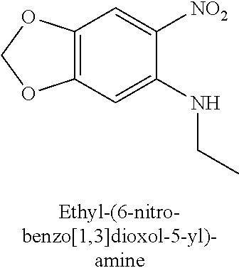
C12=C(C=C(NCC)C([NO2])=C1)OCO2
